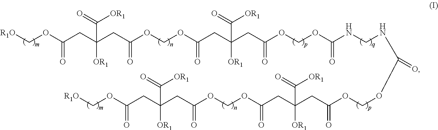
[R1O]COC(CC(CC(OCOC(CC(CC(OCOC(NCNC(OCOC(CC(CC(OCOC(CC(CC(OC[R1O])=O)([OR1])C(=O)[OR1])=O)=O)([OR1])C(=O)[OR1])=O)=O)=O)=O)([OR1])C(=O)[OR1])=O)=O)([OR1])C(=O)[OR1])=O
